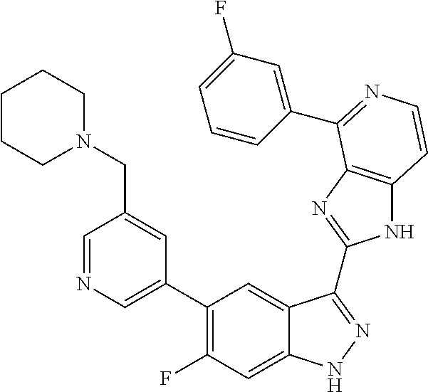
C1=C(C2=C(F)C=C3C(=C2)C(C2=NC4=C(N2)C=CN=C4C2=CC(F)=CC=C2)=NN3)C=C(CN2CCCCC2)C=N1
